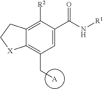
C12=C([R2])C(C(N[R1])=O)=CC(C[A])=C1[X]CC2
